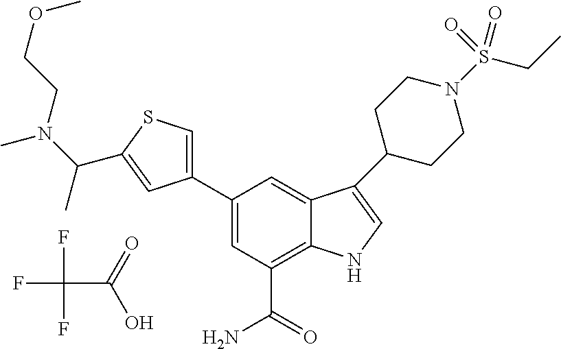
FC(F)(F)C(=O)O.C1=C(C2=CSC(C(N(CCOC)C)C)=C2)C=C2C(=C1C(=O)N)NC=C2C1CCN(S(=O)(=O)CC)CC1
